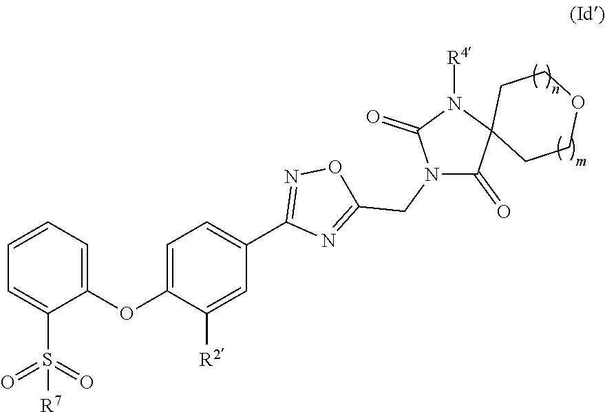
C1(OC2=CC=C(C3=NOC(CN4C(=O)C5(N([R4])C4=O)CCOCC5)=N3)C=C2[R2])=CC=CC=C1S(=O)(=O)[R7]
